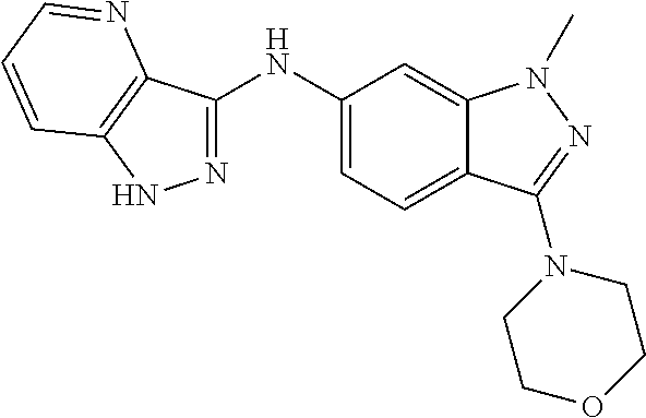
C1=C(NC2=NNC3=C2N=CC=C3)C=C2C(=C1)C(N1CCOCC1)=NN2C
